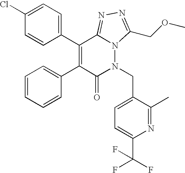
C1=CC=CC(C2=C(C3=CC=C(Cl)C=C3)C3=NN=C(COC)N3N(CC3=CC=C(C(F)(F)F)N=C3C)C2=O)=C1
